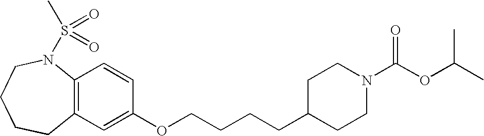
C12=C(C=C(OCCCCC3CCN(C(OC(C)C)=O)CC3)C=C1)CCCCN2S(C)(=O)=O
